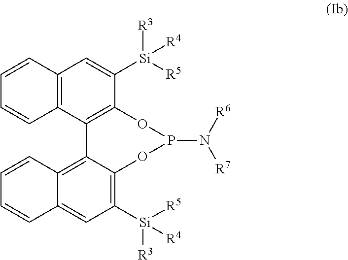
C12=C(C3=C(C([Si]([R4])([R3])[R5])=C1)OP(N([R7])[R6])OC1=C([Si]([R3])([R4])[R5])C=C4C(=C31)C=CC=C4)C=CC=C2
